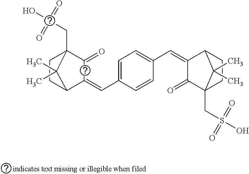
C1=C(C=C2C(=O)C3(CC(O)(=O)=O)CCC2C3(C)C)C=CC(C=C2C(=O)C3(CS(O)(=O)=O)CCC2C3(C)C)=C1
